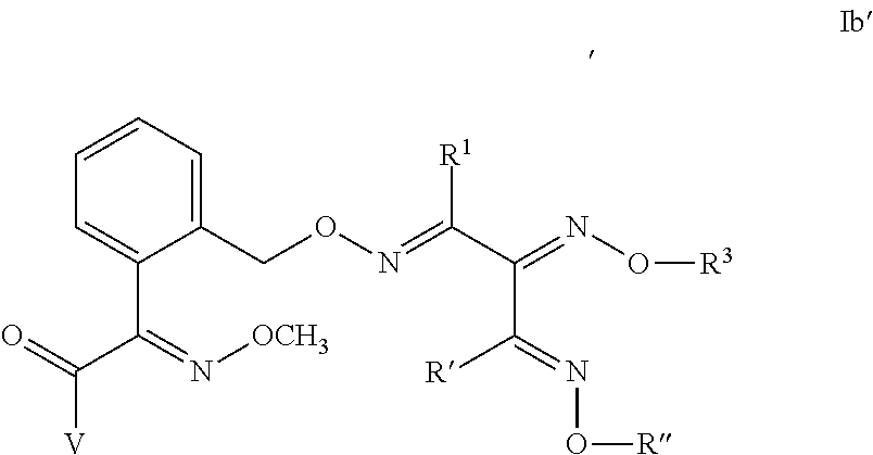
C1(CON=C(C(=NO[R3])C(=NO[R])[R])[R1])=CC=CC=C1C(=N[OCH3])C(=O)[V]
